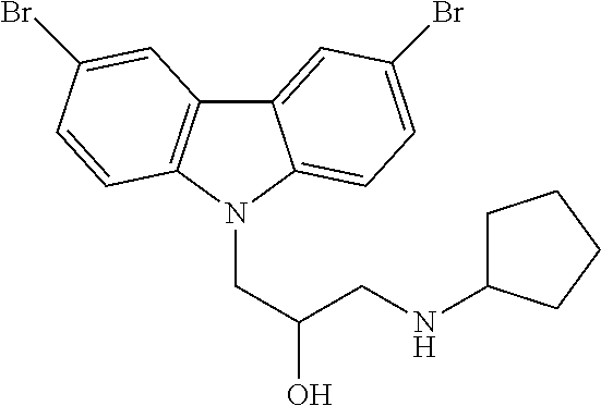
C12=CC(Br)=CC=C1N(CC(CNC1CCCC1)O)C1=C2C=C(Br)C=C1
